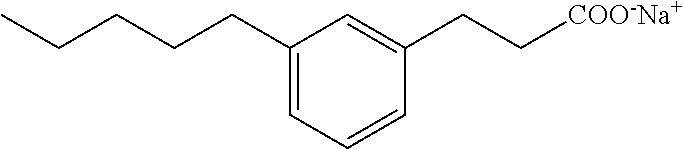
C1(CCCCC)=CC=CC(CC[COO-Na+])=C1
